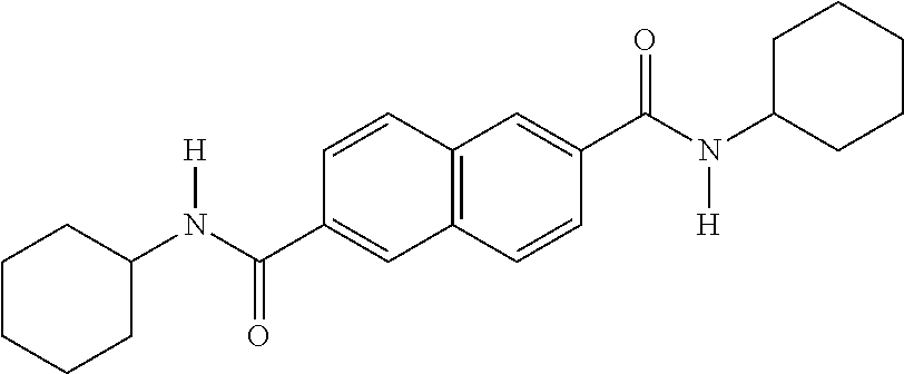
C1=C(C(N(C2CCCCC2)[H])=O)C=CC2=C1C=CC(C(N([H])C1CCCCC1)=O)=C2
